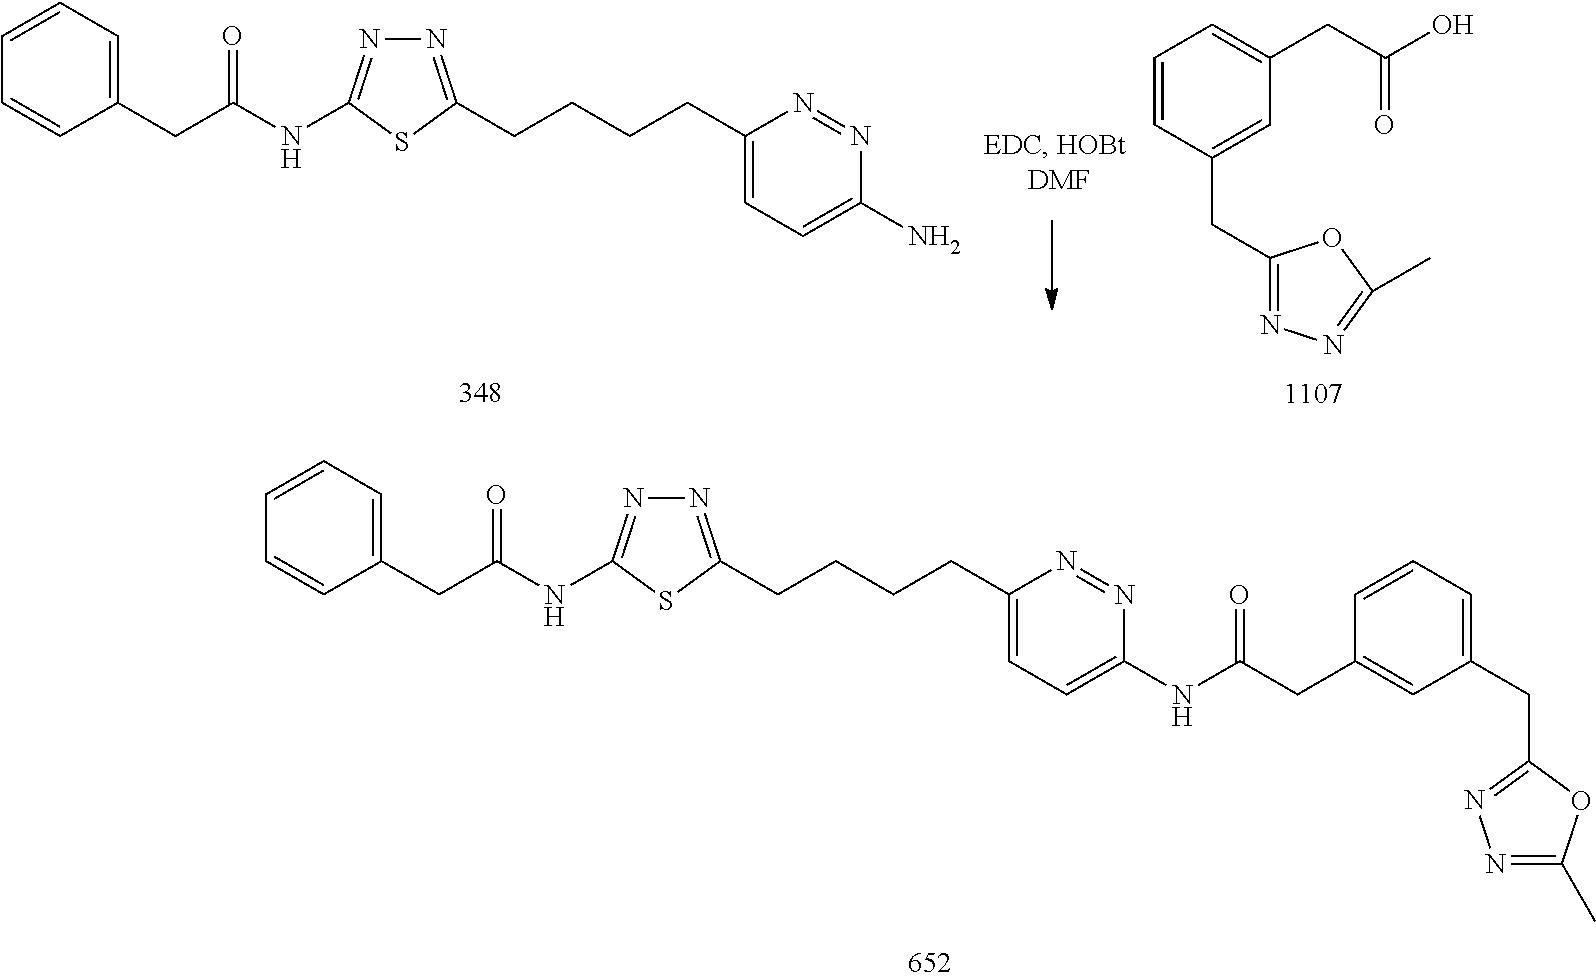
C1(CC(NC2=NN=C(CCCCC3=CC=C(N)N=N3)S2)=O)=CC=CC=C1.C1=CC(CC2=NN=C(C)O2)=CC(CC(O)=O)=C1.C1(CC(NC2=NN=C(CCCCC3=CC=C(NC(CC4=CC(CC5=NN=C(C)O5)=CC=C4)=O)N=N3)S2)=O)=CC=CC=C1
